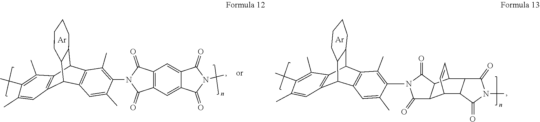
[Ar].C1(=O)C2C(C(=O)N1C)C1C3C(=O)N(C4=C(C)C5=C(C=C4C)C4C6=C(C5C5CCCCC54)C(C)=C(C)C(C)=C6)C(=O)C3C2C=C1.[Ar].C1=C(C)C(N2C(=O)C3=C(C=C4C(=C3)C(=O)N(C)C4=O)C2=O)=C(C)C2=C1C1C3=C(C2C2CCCCC21)C(C)=C(C)C(C)=C3
